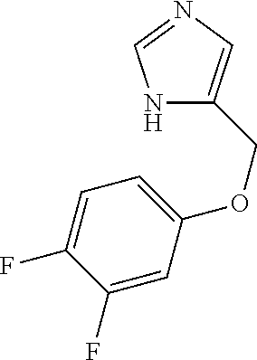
N1C(COC2=CC=C(F)C(F)=C2)=CN=C1
